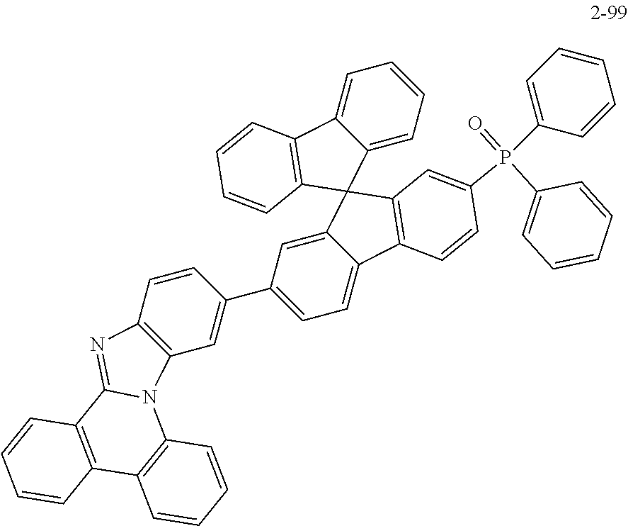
C1=CC2=C(C=C1C1=CC=C3C(=C1)C1(C4=C3C=CC(P(C3=CC=CC=C3)(C3=CC=CC=C3)=O)=C4)C3=CC=CC=C3C3=C1C=CC=C3)N1C(=N2)C2=C(C3=C1C=CC=C3)C=CC=C2
